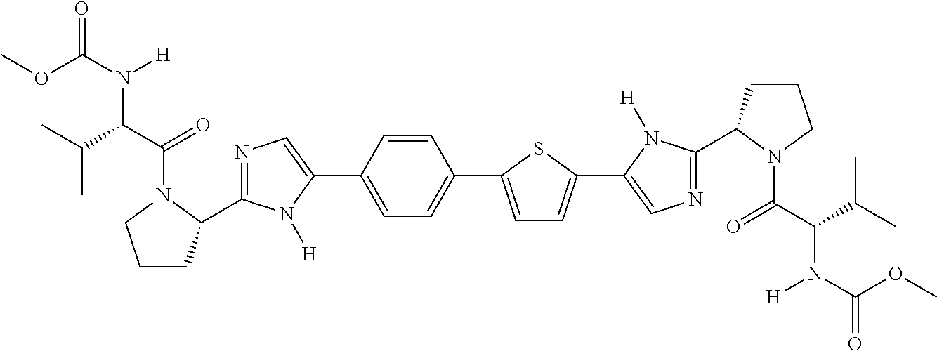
N1=C(C2CCCN2C(C(C(C)C)N(C(OC)=O)[H])=O)N([H])C(C2=CC=C(C3=CC=C(C4=CN=C(C5CCCN5C(C(C(C)C)N(C(OC)=O)[H])=O)N4[H])S3)C=C2)=C1
